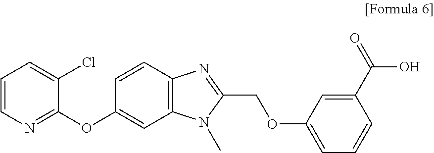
C1=CN=C(OC2=CC3=C(C=C2)N=C(COC2=CC=CC(C(O)=O)=C2)N3C)C(Cl)=C1
